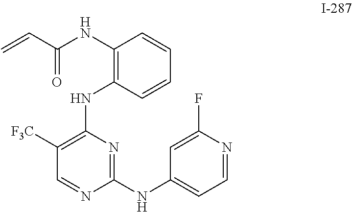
C=CC(=O)NC1=C(NC2=C([F3C])C=NC(NC3=CC=NC(F)=C3)=N2)C=CC=C1
